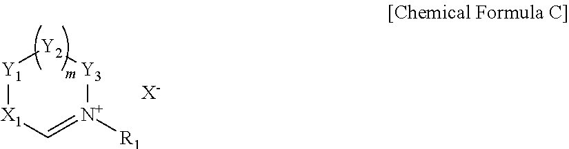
[Y1]1[X1]C=[N+]([R1])[Y3][Y2]1.[X-]
